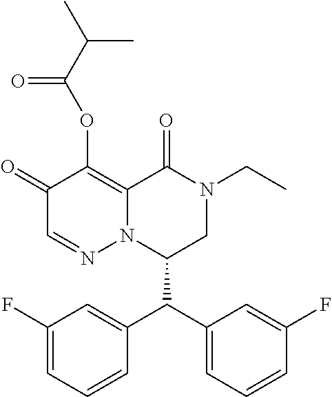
C1(=O)C=NN2C(=C1OC(C(C)C)=O)C(=O)N(CC)CC2C(C1=CC=CC(F)=C1)C1=CC(F)=CC=C1
